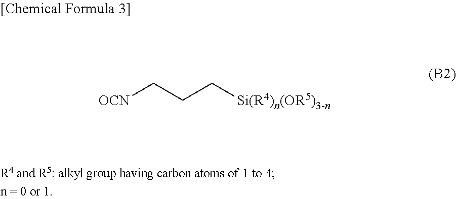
[OCN]CCC[Si(R4)n(OR5)3-n]
